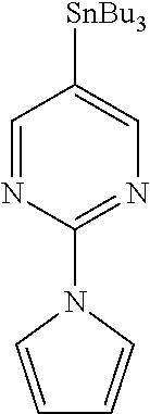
C1=NC(N2C=CC=C2)=NC=C1[SnBu3]
